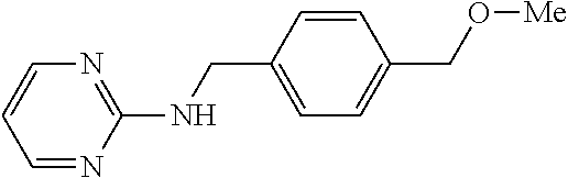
C1=CC(CNC2=NC=CC=N2)=CC=C1CO[Me]
